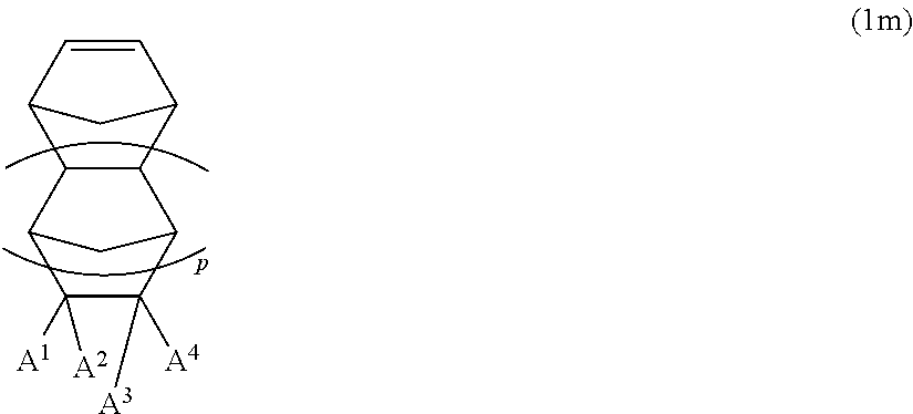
C12C=CC(C1)C1C2C2C([A4])([A3])C([A1])([A2])C1C2
